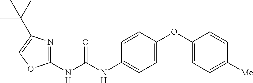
C1(NC(NC2=CC=C(OC3=CC=C([Me])C=C3)C=C2)=O)=NC(C(C)(C)C)=CO1
